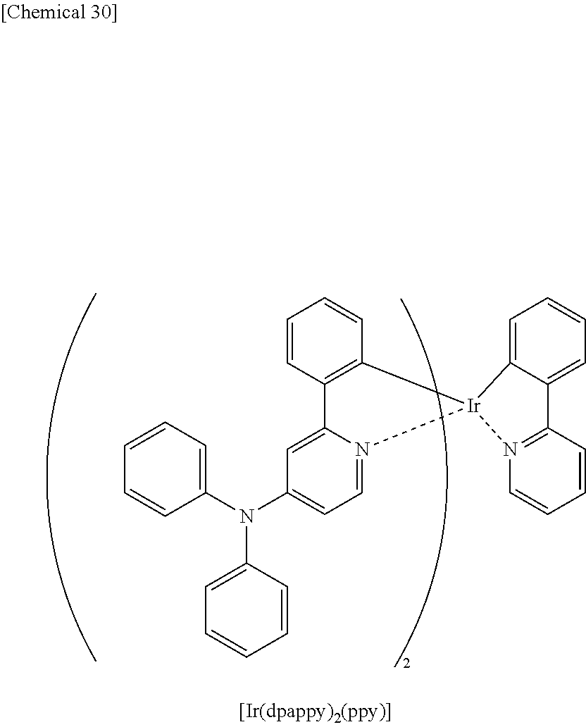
C12=C(C=CC=C1)[Ir]1(N3=CC=C(N(C4=CC=CC=C4)C4=CC=CC=C4)C=C23)C2=CC=CC=C2C2=N1C=CC=C2
